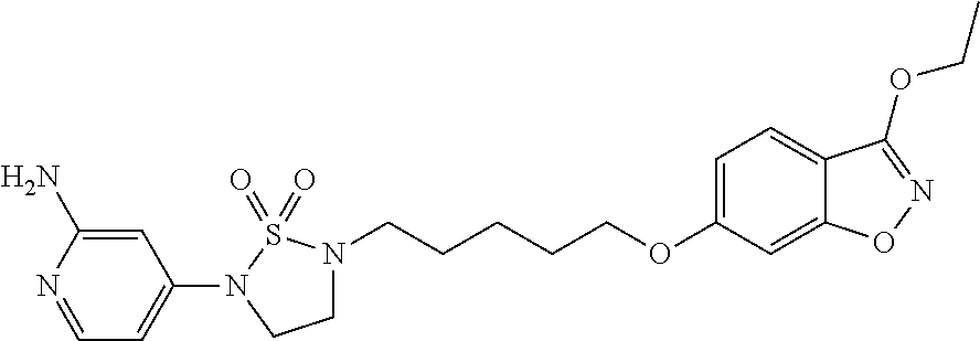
C12=CC(OCCCCCN3CCN(C4=CC=NC(N)=C4)S3(=O)=O)=CC=C1C(OCC)=NO2
